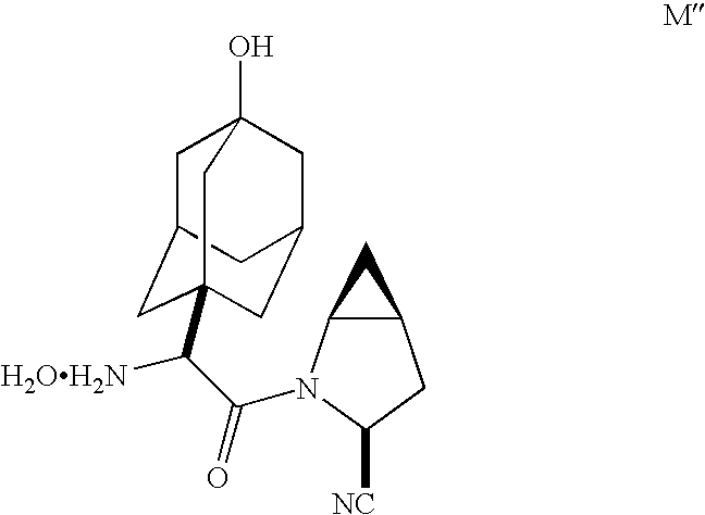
C1C2CC3(C(C(=O)N4C5C(CC4[NC])C5)[H2OH2N])CC(CC1(O)C3)C2
